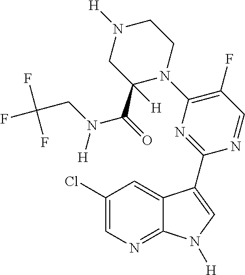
C1(F)=C(N2CCN([H])CC2(C(N(CC(F)(F)F)[H])=O)[H])N=C(C2=CN([H])C3=NC=C(Cl)C=C32)N=C1
